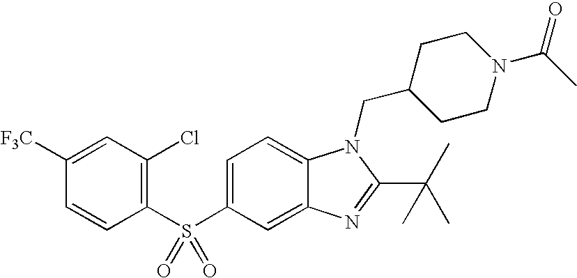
C1=C(S(C2=C(Cl)C=C([F3C])C=C2)(=O)=O)C=C2C(=C1)N(CC1CCN(C(=O)C)CC1)C(C(C)(C)C)=N2
